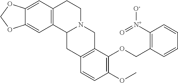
C12=CC3=C(C=C1OCO2)CCN1C3CC2=C(C1)C(OCC1=C([N+](=O)[O-])C=CC=C1)=C(OC)C=C2
